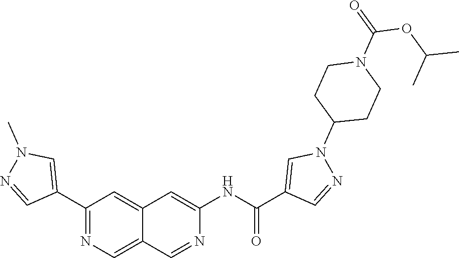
C1(C2=CN(C)N=C2)=NC=C2C(=C1)C=C(NC(=O)C1=CN(C3CCN(C(=O)OC(C)C)CC3)N=C1)N=C2
